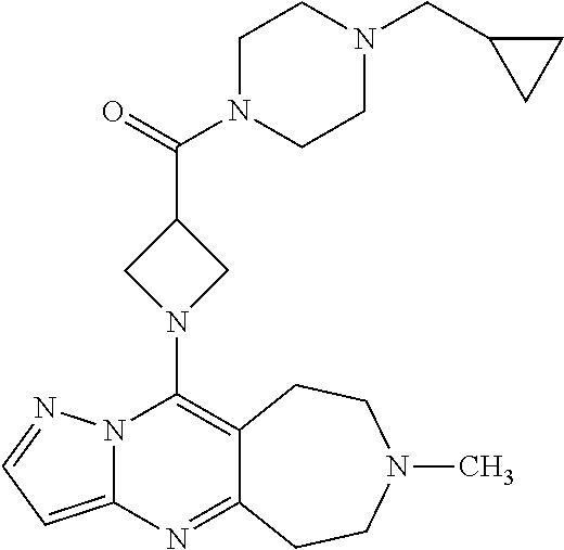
N12C(=CC=N1)N=C1C(=C2N2CC(C(=O)N3CCN(CC4CC4)CC3)C2)CCN(C)CC1
